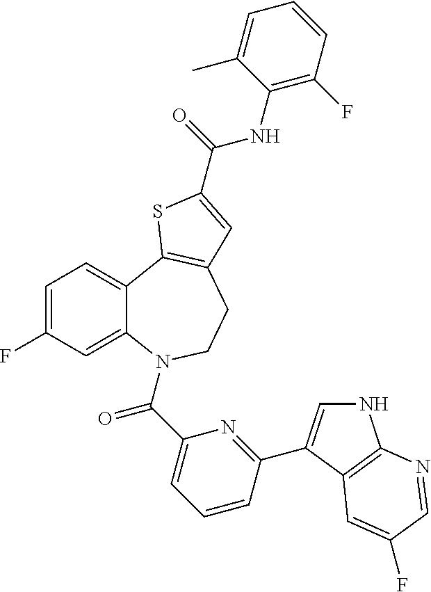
C12=CC=C(F)C=C1N(C(=O)C1=CC=CC(C3=CNC4=C3C=C(F)C=N4)=N1)CCC1=C2SC(C(NC2=C(F)C=CC=C2C)=O)=C1
